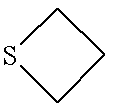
S1CCC1
